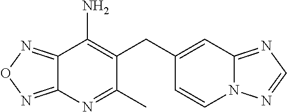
C12=NON=C1N=C(C)C(CC1=CC3=NC=NN3C=C1)=C2N
